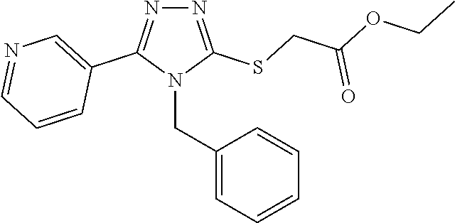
N1=C(SCC(=O)OCC)N(CC2=CC=CC=C2)C(C2=CN=CC=C2)=N1
